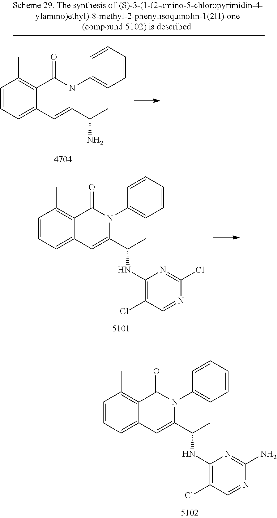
C1=CC=C2C(=C1C)C(=O)N(C1=CC=CC=C1)C(C(C)N)=C2.C1=CC=C2C(=C1C)C(=O)N(C1=CC=CC=C1)C(C(NC1=C(Cl)C=NC(Cl)=N1)C)=C2.C1=CC=C2C(=C1C)C(=O)N(C1=CC=CC=C1)C(C(NC1=C(Cl)C=NC(N)=N1)C)=C2
